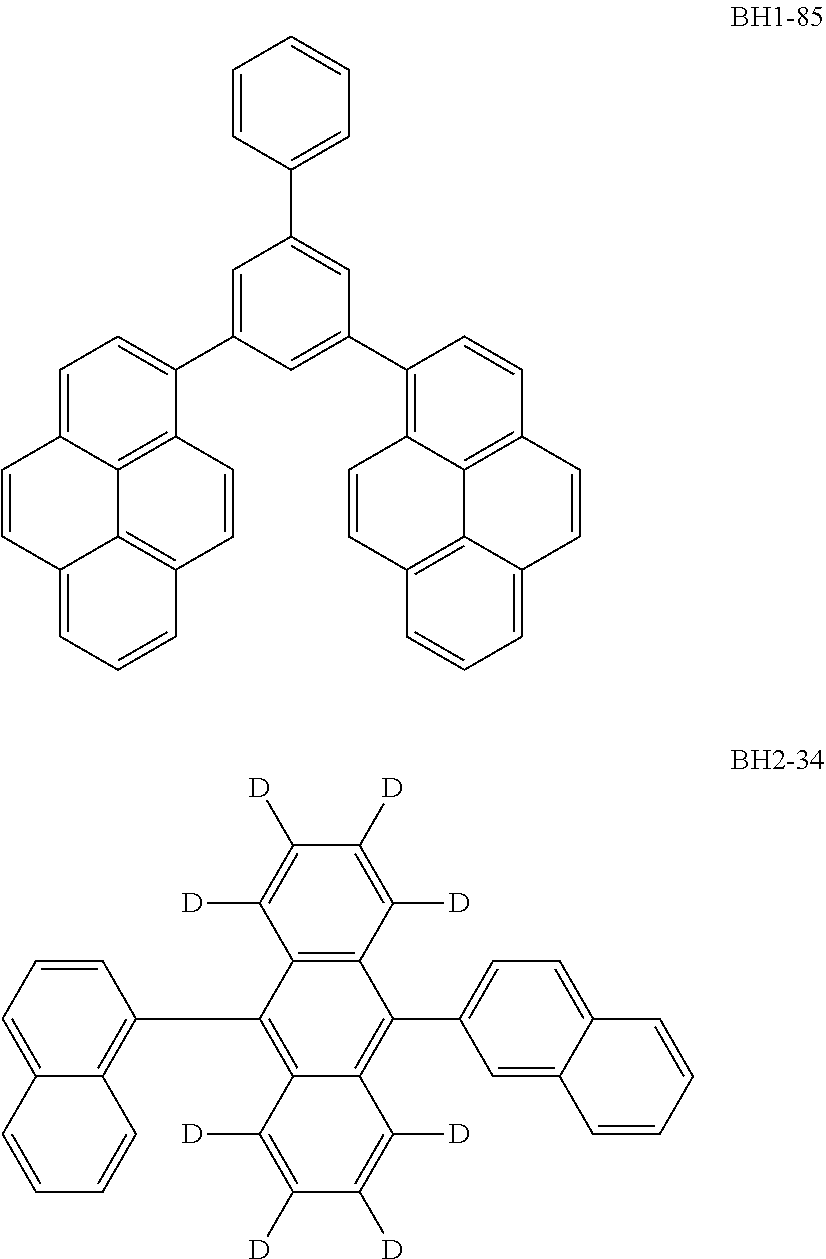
C1=CC2=CC=CC3=C2C2=C(C=C3)C(C3=CC(C4=CC=CC=C4)=CC(C4=C5C6=C(C=C4)C=CC4=CC=CC(=C64)C=C5)=C3)=CC=C12.C1([D])=C([D])C2=C(C([D])=C1[D])C(C1=C3C(=CC=C1)C=CC=C3)=C1C(=C2C2=CC=C3C(=C2)C=CC=C3)C([D])=C([D])C([D])=C1[D]
